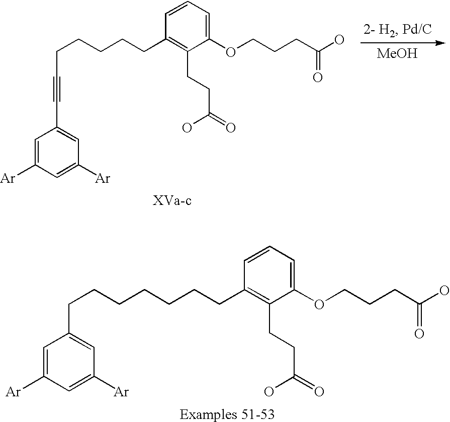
[MeOH].C1(CCCCCC#CC2=CC([Ar])=CC([Ar])=C2)=C(CCC(=O)O)C(OCCCC(O)=O)=CC=C1.C1(CCCCCCCC2=CC([Ar])=CC([Ar])=C2)=C(CCC(=O)O)C(OCCCC(O)=O)=CC=C1
